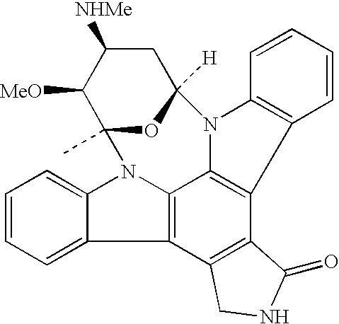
C1=CC=C2C(=C1)N1C3=C2C2=C(C4=C3N(C3=C4C=CC=C3)C3([H])OC1(C)C([MeO])C([NHMe])C3)C(=O)NC2
